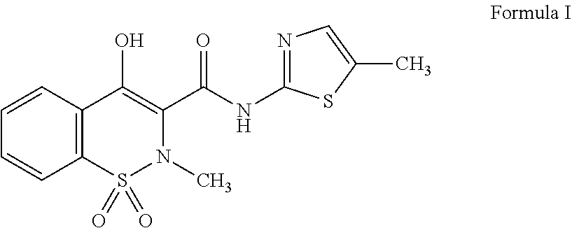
C12=C(C=CC=C1)C(O)=C(C(NC1=NC=C(C)S1)=O)N(C)S2(=O)=O
